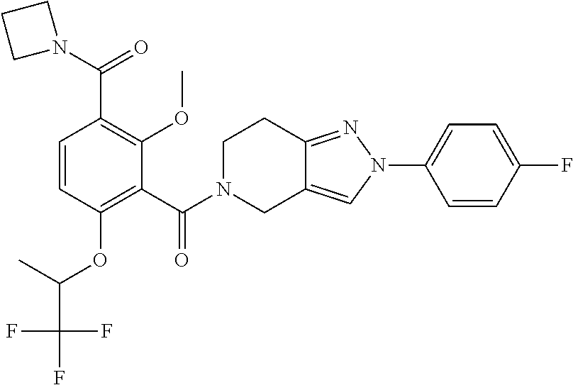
C1(C(=O)N2CC3=CN(C4=CC=C(F)C=C4)N=C3CC2)=C(OC(C)C(F)(F)F)C=CC(C(N2CCC2)=O)=C1OC
